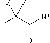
C(*)(C([N*])=O)(F)F
